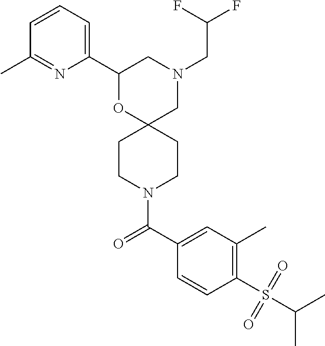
N1(CC(F)F)CC2(OC(C3=CC=CC(C)=N3)C1)CCN(C(C1=CC(C)=C(S(=O)(C(C)C)=O)C=C1)=O)CC2
